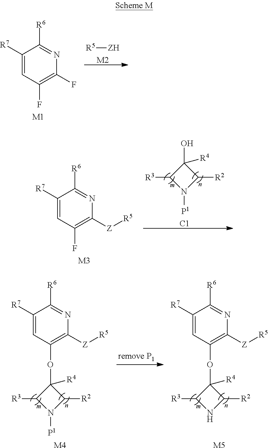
C1([R7])=CC(F)=C(F)N=C1[R6].[M1].[M2].[R5][ZH].C1([R7])=CC(F)=C([Z][R5])N=C1[R6].[M3].C1([R4])(O)C([R3])N([P1])C1[R2].[C1].[M4].C1([R7])=CC(OC2([R4])C([R3])N([P1])C2[R2])=C([Z][R5])N=C1[R6].[M5].C1([R7])=CC(OC2([R4])C([R3])NC2[R2])=C([Z][R5])N=C1[R6]
